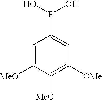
C1=C(B(O)O)C=C([MeO])C([MeO])=C1[OMe]
